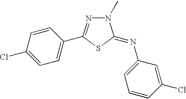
C1=C(Cl)C=CC(C2=NN(C)C(=NC3=CC=CC(Cl)=C3)S2)=C1
